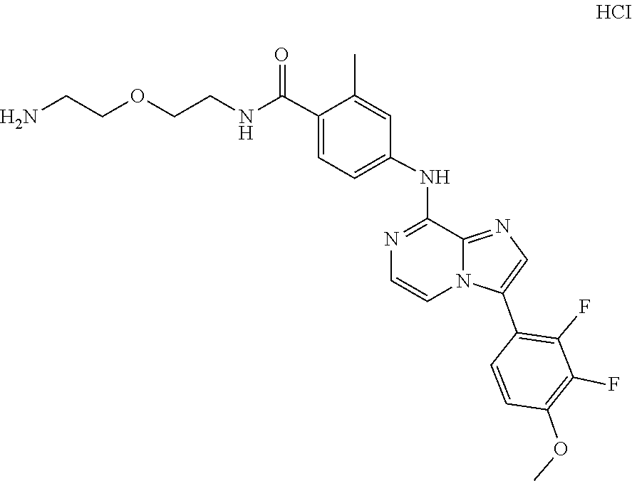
C1=C(C(NCCOCCN)=O)C(C)=CC(NC2=NC=CN3C2=NC=C3C2=C(F)C(F)=C(OC)C=C2)=C1
